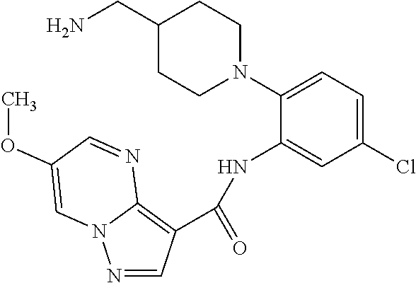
N1(C2=CC=C(Cl)C=C2NC(C2=C3N(N=C2)C=C(OC)C=N3)=O)CCC(CN)CC1
